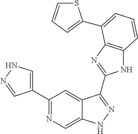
C1(C2=NC=C3C(=C2)C(C2=NC4=C(N2)C=CC=C4C2=CC=CS2)=NN3)=CNN=C1
